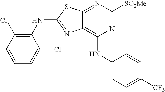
C1(NC2=C(Cl)C=CC=C2Cl)=NC2=C(NC3=CC=C([CF3])C=C3)N=C([SO2Me])N=C2S1
